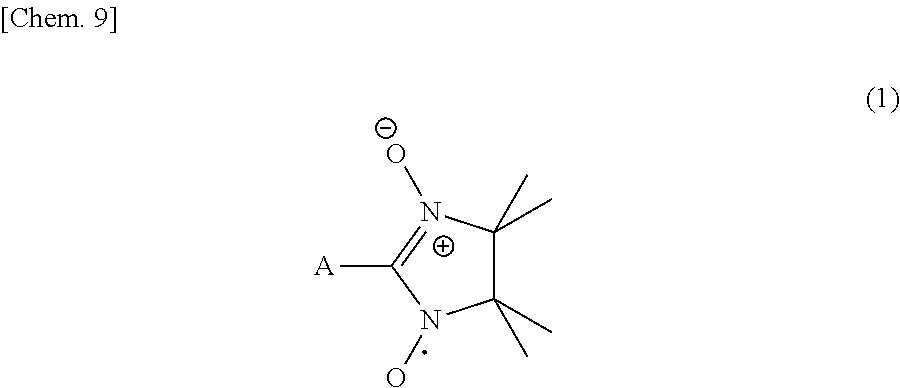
C1(C)(C)C(C)(C)[N+]([O-])=C([A])N1O
